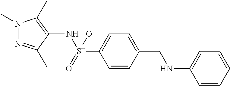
N1=C(C)C(N[S+](=O)([O-])C2=CC=C(CNC3=CC=CC=C3)C=C2)=C(C)N1C
